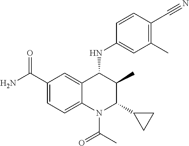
C1(C(N)=O)=CC=C2C(=C1)C(NC1=CC(C)=C(C#N)C=C1)C(C)C(C1CC1)N2C(C)=O
